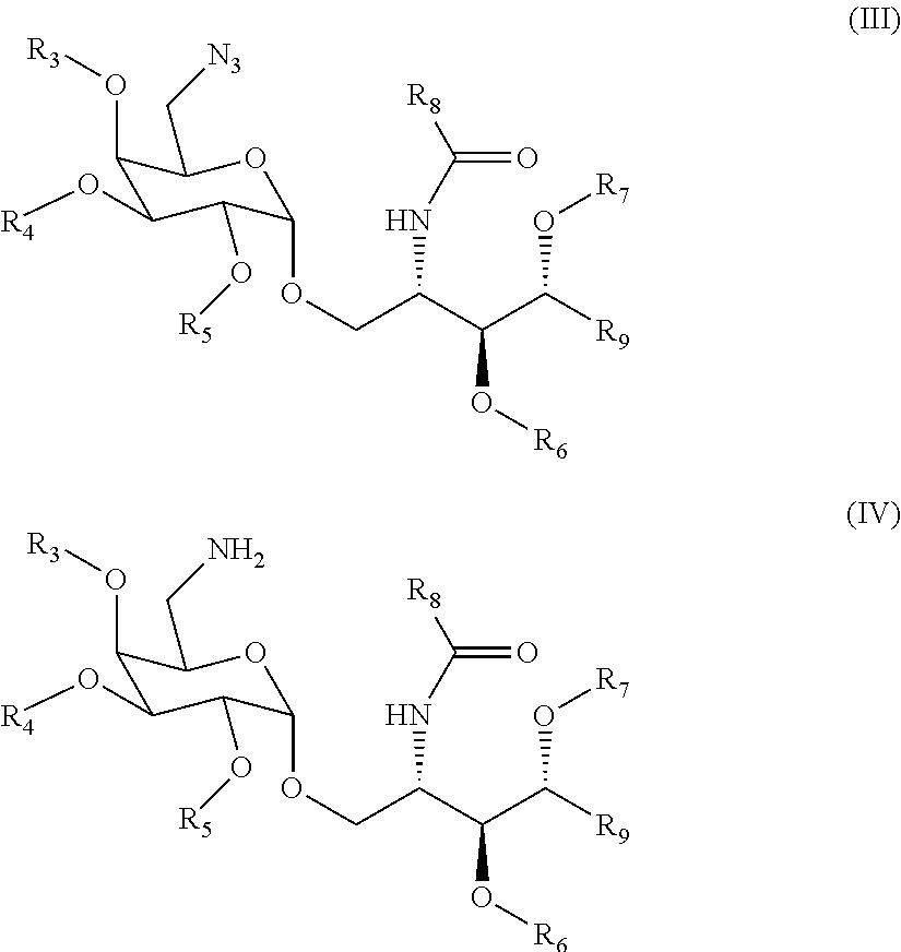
C1(O[R3])C(O[R4])C(O[R5])C(OCC(C(C([R9])O[R7])O[R6])NC([R8])=O)OC1C[N3].C1(O[R3])C(O[R4])C(O[R5])C(OCC(C(C([R9])O[R7])O[R6])NC([R8])=O)OC1CN
